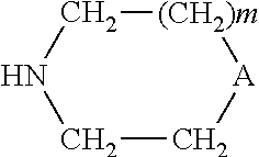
[(CH2)m]1CNCC[A]1
